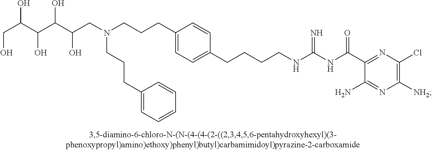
C1(CCCN(CC(C(C(C(CO)O)O)O)O)CCCC2=CC=CC=C2)=CC=C(CCCCNC(=N)NC(C2=NC(Cl)=C([NH2])N=C2N)=O)C=C1
